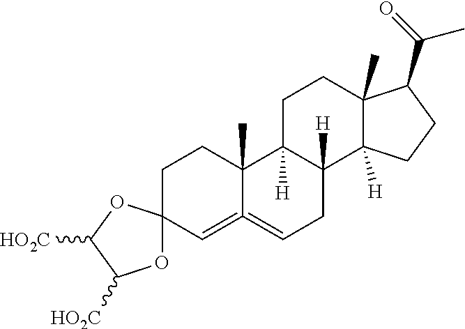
C1=C2=CCC3([H])C([H])(C2(C)CCC12OC([HO2C])C([HO2C])O2)CCC1(C)C3([H])CCC1C(=O)C
